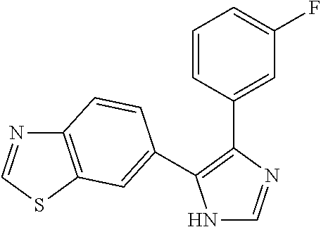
N1C=NC(C2=CC(F)=CC=C2)=C1C1=CC2=C(N=CS2)C=C1
